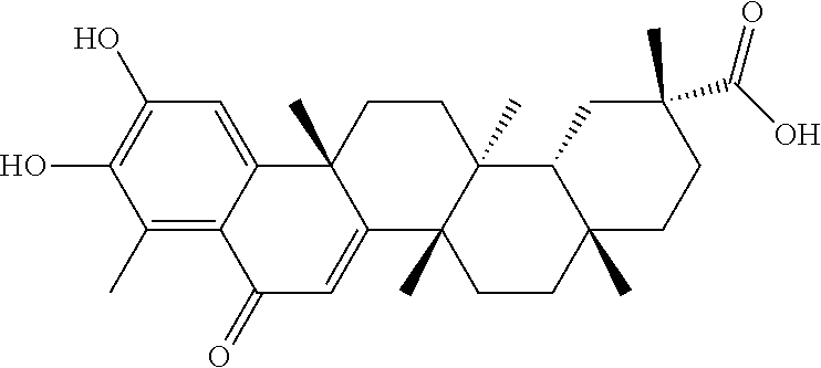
C1C2(C)C(CC(C(O)=O)(C)C1)C1(C)C(C)(CC2)C2=CC(=O)C3=C(C)C(O)=C(O)C=C3C2(C)CC1
